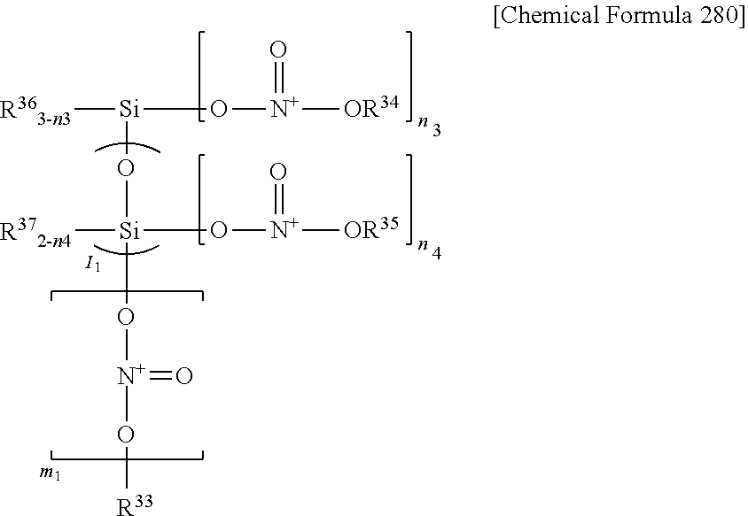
[R363-n3][Si](O[N+](=O)[OR34])O[Si]([R372-n4])(O[N+](=O)[OR35])O[N+](=O)O[R33]
